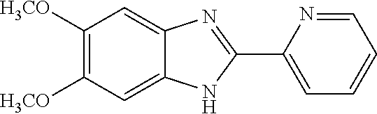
C1([H3CO])=C([H3CO])C=C2C(=C1)N=C(C1=CC=CC=N1)N2
